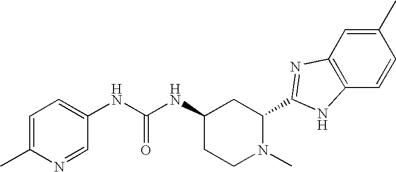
N(C(NC1CCN(C)C(C2=NC3=C(C=CC(C)=C3)N2)C1)=O)C1=CC=C(C)N=C1
